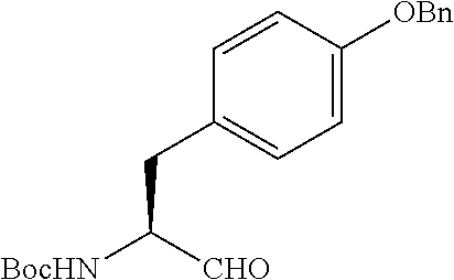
C1=CC([OBn])=CC=C1CC([CHO])[BocHN]
